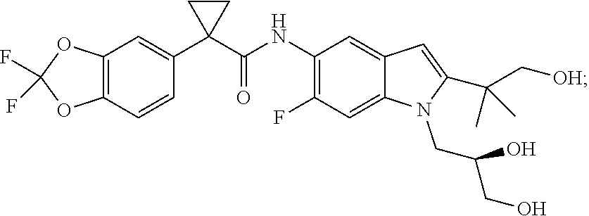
C12=C(C=CC(C3(C(NC4=C(F)C=C5C(=C4)C=C(C(C[OH])(C)C)N5CC(CO)O)=O)CC3)=C1)OC(F)(F)O2
